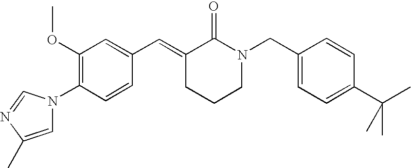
C1(OC)=C(N2C=C(C)N=C2)C=CC(C=C2CCCN(CC3=CC=C(C(C)(C)C)C=C3)C2=O)=C1
